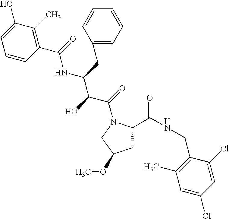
C1C(C(NCC2=C(C)C=C(Cl)C=C2Cl)=O)N(C(=O)C(C(NC(=O)C2=C(C)C(O)=CC=C2)CC2=CC=CC=C2)O)CC1OC
